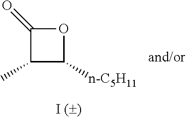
C1(C)C([n-C5H11])OC1=O
